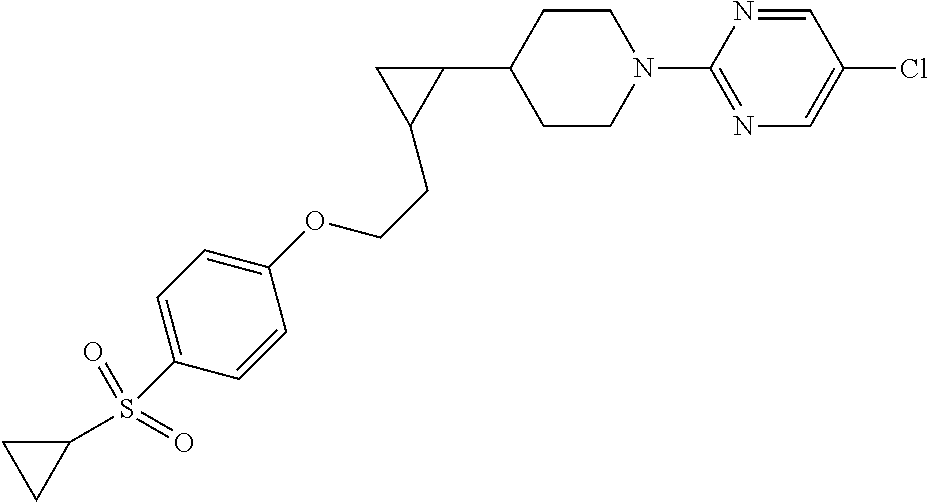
C1CN(C2=NC=C(Cl)C=N2)CCC1C1CC1CCOC1=CC=C(S(C2CC2)(=O)=O)C=C1
